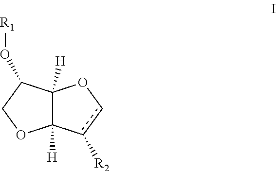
O(C1C2([H])C([H])(OC1)c([R2])cO2)[R1]
